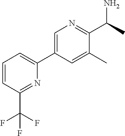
C1=CC(C(F)(F)F)=NC(C2=CN=C(C(N)C)C(C)=C2)=C1
